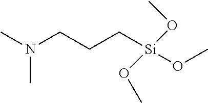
CN(CCC[Si](OC)(OC)OC)C
